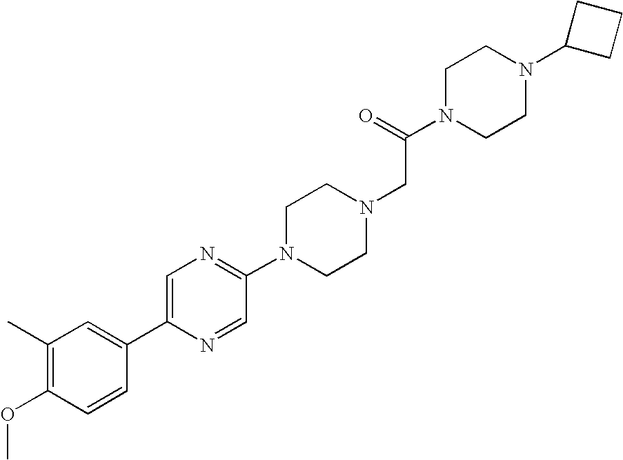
C1(C)=C(OC)C=CC(C2=CN=C(N3CCN(CC(N4CCN(C5CCC5)CC4)=O)CC3)C=N2)=C1
